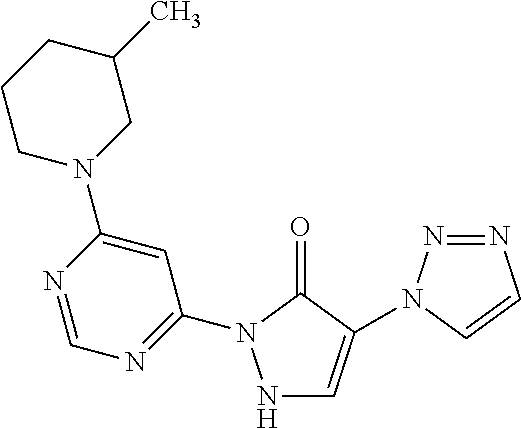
N1C=C(N2N=NC=C2)C(=O)N1C1=NC=NC(N2CC(C)CCC2)=C1
